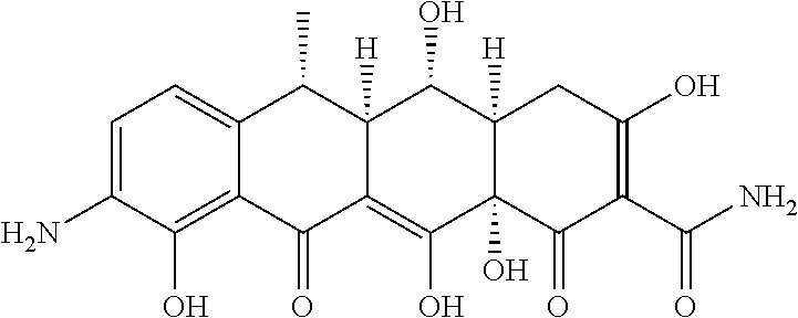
C1=C(N)C(O)=C2C(=C1)C(C)C1([H])C(=C(O)C3(O)C([H])(C1O)CC(O)=C(C(N)=O)C3=O)C2=O
